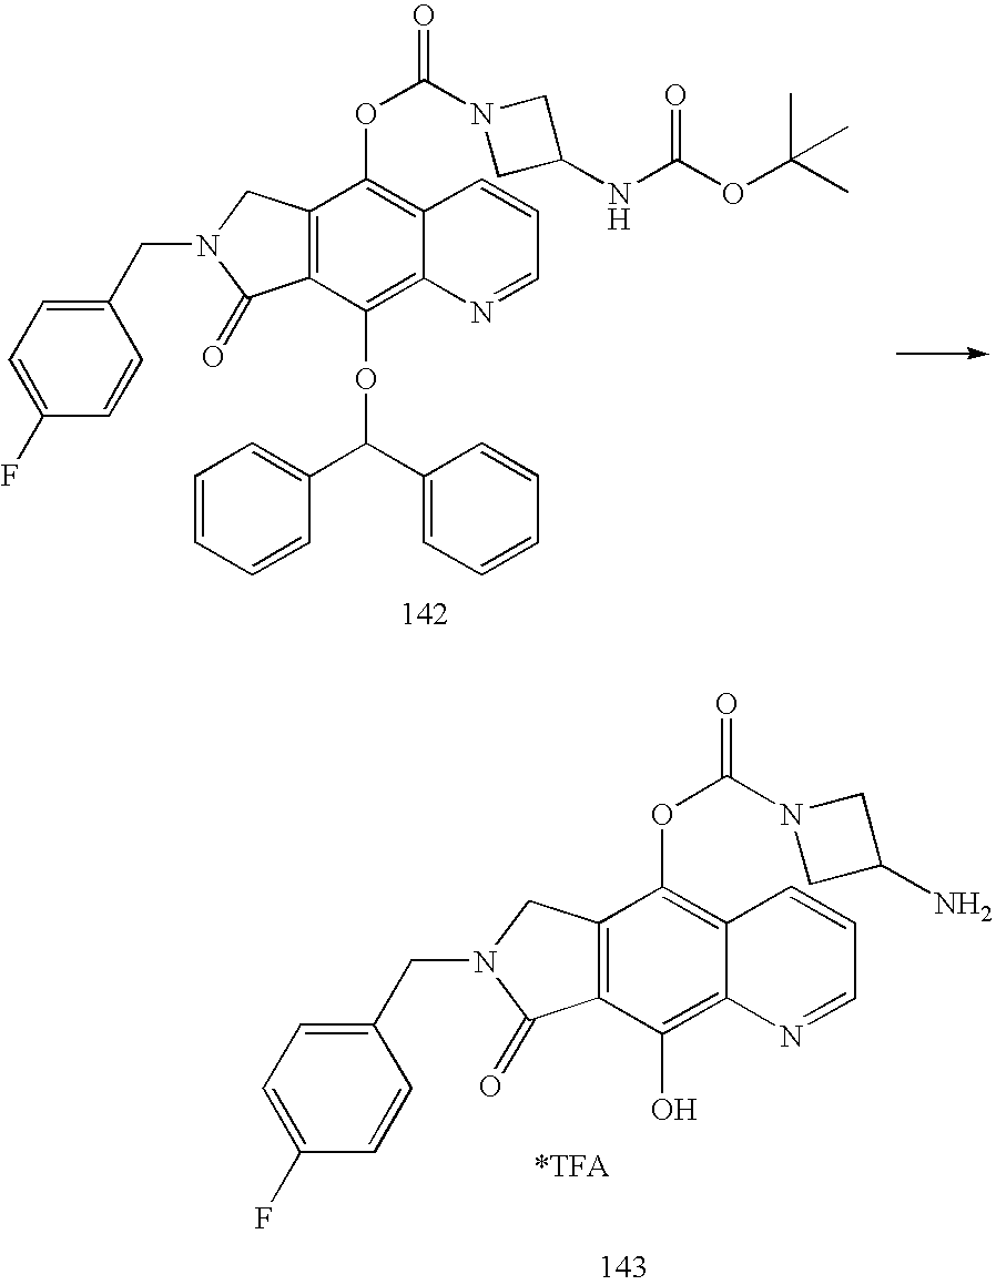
C12=C(C(OC(C3=CC=CC=C3)C3=CC=CC=C3)=C3C(=C1OC(=O)N1CC(NC(OC(C)(C)C)=O)C1)C=CC=N3)C(=O)N(CC1=CC=C(F)C=C1)C2.C12=C(C(O)=C3C(=C1OC(=O)N1CC(N)C1)C=CC=N3)C(=O)N(CC1=CC=C(F)C=C1)C2
